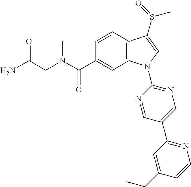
C(C1=CC2=C(C=C1)C(S(C)=O)=CN2C1=NC=C(C2=NC=CC(CC)=C2)C=N1)(=O)N(C)CC(N)=O
